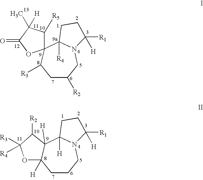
C1C([R2])CN2C([R4])(C3(C1[R3])C([R5])C([H])(C)C(=O)O3)CCC2([R1])[H].C1CCN2C([H])(C3([H])C1([H])OC([R3])([R4])C3[R2])CCC2([R1])[H]
